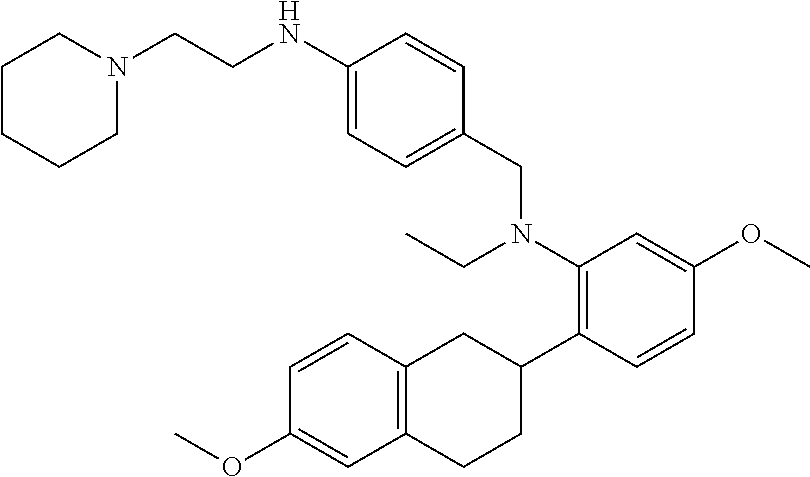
C1(N(CC2=CC=C(NCCN3CCCCC3)C=C2)CC)=C(C2CC3=C(CC2)C=C(OC)C=C3)C=CC(OC)=C1
